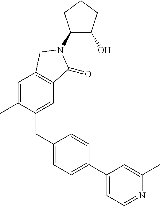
C1(N2C(=O)C3=C(C=C(C)C(CC4=CC=C(C5=CC=NC(C)=C5)C=C4)=C3)C2)C(O)CCC1
